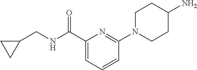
C1(CNC(C2=CC=CC(N3CCC(N)CC3)=N2)=O)CC1
